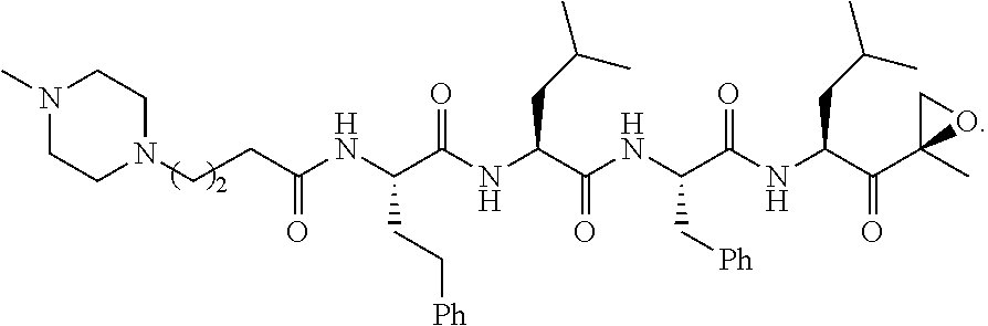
C(NC(C(NC(C(NC(C(NC(C(C1(C)OC1)=O)CC(C)C)=O)C[Ph])=O)CC(C)C)=O)CC[Ph])(=O)CCN1CCN(C)CC1
